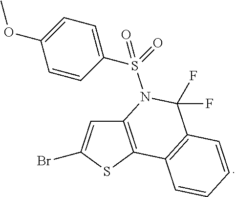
C12=C(SC(Br)=C1)C1=C(C(F)(F)N2S(C2=CC=C(OC)C=C2)(=O)=O)C=CC=C1
